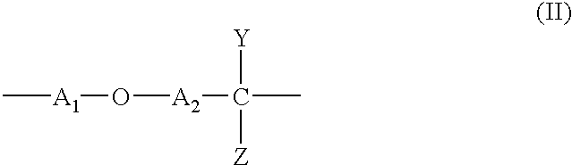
C[A1]O[A2]C(C)([Y])[Z]
